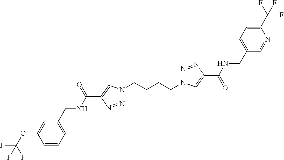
N1(CCCCN2N=NC(C(=O)NCC3=CC=C(C(F)(F)F)N=C3)=C2)N=NC(C(NCC2=CC=CC(OC(F)(F)F)=C2)=O)=C1
